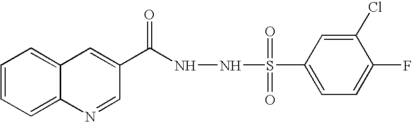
C1=CC=C2C(=C1)C=C(C(=O)NNS(C1=CC=C(F)C(Cl)=C1)(=O)=O)C=N2
